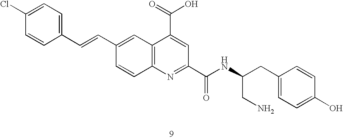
C1(C=CC2=CC=C(Cl)C=C2)=CC2=C(C=C1)N=C(C(NC(CN)CC1=CC=C(O)C=C1)=O)C=C2C(=O)O
